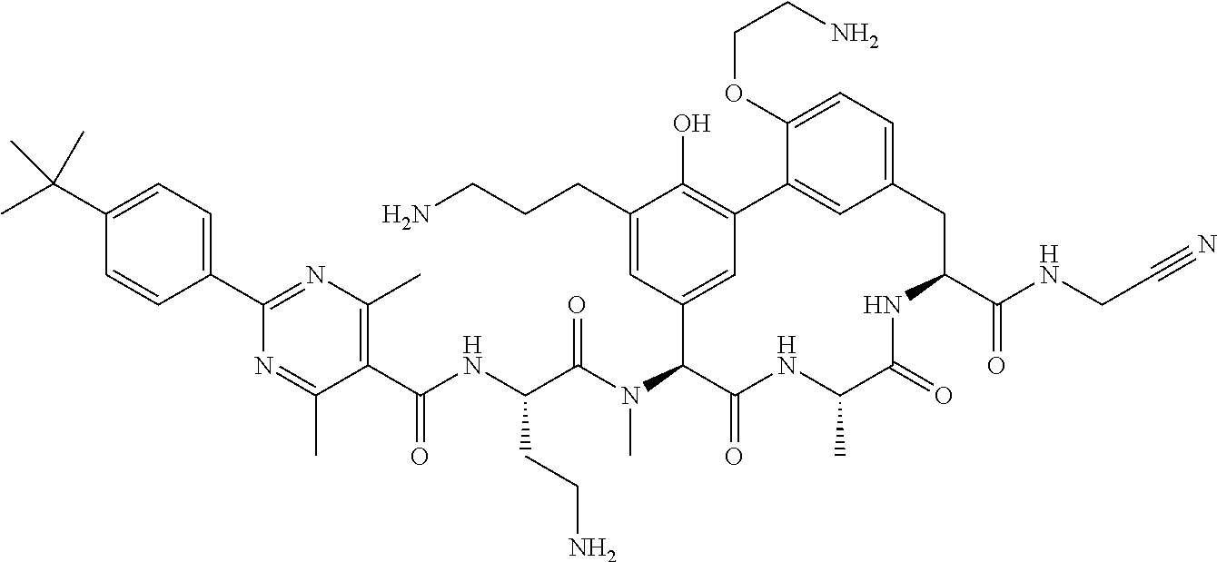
C(C(N(C1C(=O)NC(C)C(=O)NC(C(NCC#N)=O)CC2=CC=C(OCCN)C(=C2)C2=C(O)C(CCCN)=CC1=C2)C)=O)(NC(C1=C(C)N=C(C2=CC=C(C(C)(C)C)C=C2)N=C1C)=O)CCN
